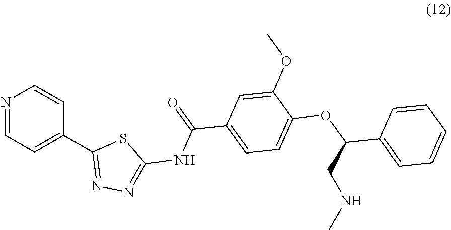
N1=CC=C(C2=NN=C(NC(=O)C3=CC=C(OC(C4=CC=CC=C4)CNC)C(OC)=C3)S2)C=C1
